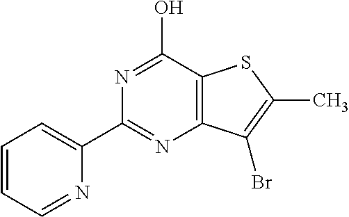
N1=C(O)C2=C(N=C1C1=CC=CC=N1)C(Br)=C(C)S2
